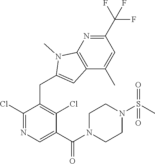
C1(C(F)(F)F)=NC2=C(C(C)=C1)C=C(CC1=C(Cl)C(C(N3CCN(S(C)(=O)=O)CC3)=O)=CN=C1Cl)N2C
